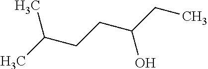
CC(CCC(CC)O)C
